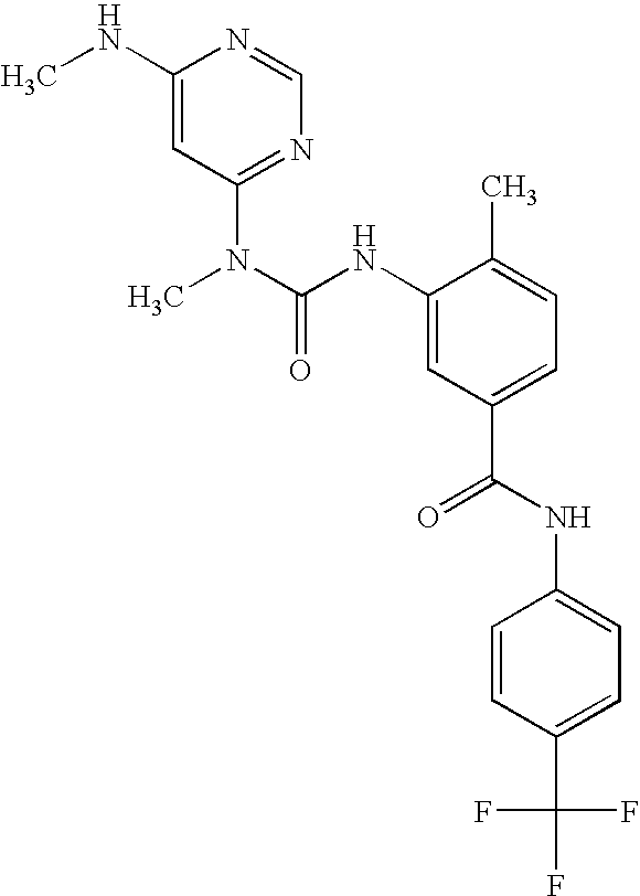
C1(NC)=CC(N(C)C(NC2=CC(C(=O)NC3=CC=C(C(F)(F)F)C=C3)=CC=C2C)=O)=NC=N1
